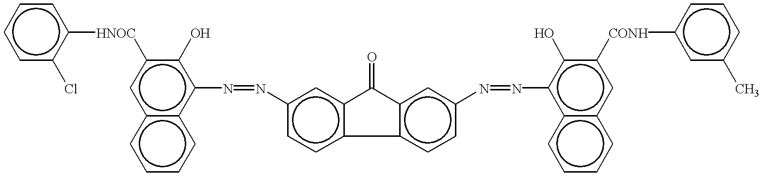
c1cccc(Cl)c1[HNOC]c1cc2c(c(N=Nc3ccc4c(c3)C(=O)c3c-4ccc(N=Nc4c5c(cc([CONH]c6cccc(C)c6)c4O)cccc5)c3)c1O)cccc2
